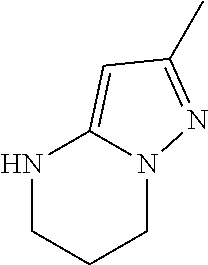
N1CCCN2C1=CC(C)=N2
